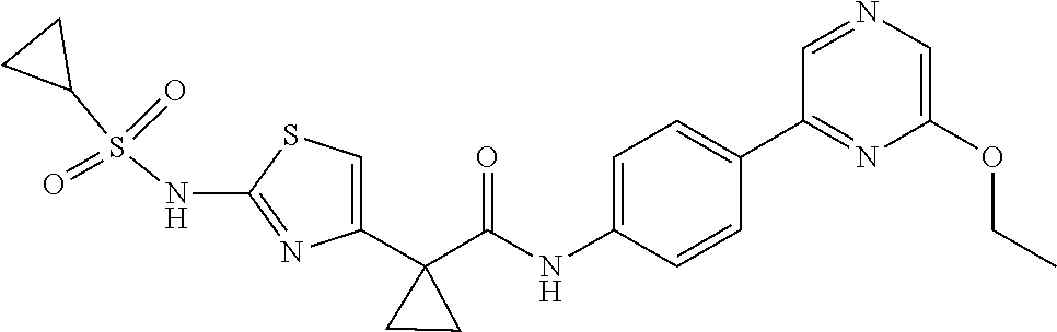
C1=C(C2(C(NC3=CC=C(C4=NC(OCC)=CN=C4)C=C3)=O)CC2)N=C(NS(C2CC2)(=O)=O)S1
